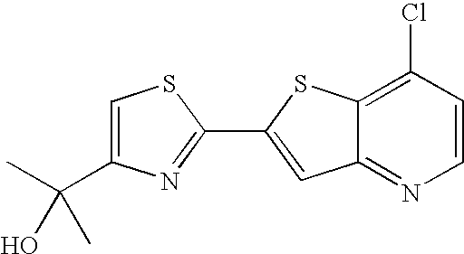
C12=NC=CC(Cl)=C1SC(C1=NC(C(C)(O)C)=CS1)=C2
